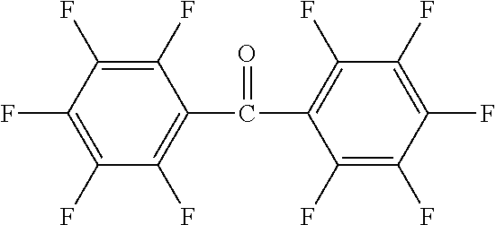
C1(F)=C(F)C(F)=C(F)C(C(C2=C(F)C(F)=C(F)C(F)=C2F)=O)=C1F
